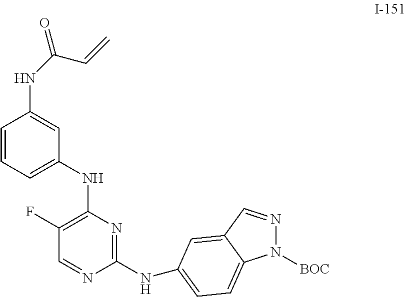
C1(F)=C(NC2=CC=CC(NC(=O)C=C)=C2)N=C(NC2=CC=C3N([BOC])N=CC3=C2)N=C1
